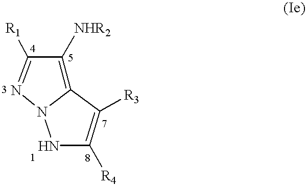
C12=C([NHR2])C([R1])=NN1NC([R4])=C2[R3]
